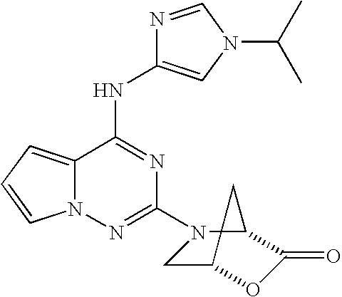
C12=CC=CN1N=C(N1CC3OC(=O)C1C3)N=C2NC1=CN(C(C)C)C=N1
